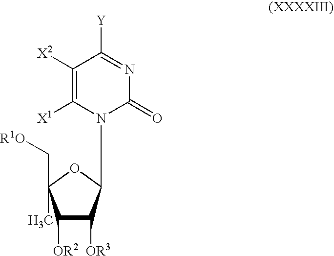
C1([OR2])C([OR3])C(N2C([X1])=C([X2])C([Y])=NC2=O)OC1(C[R1O])C
